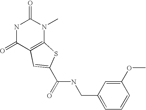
N1C(=O)C2=C(N(C)C1=O)SC(C(NCC1=CC=CC(OC)=C1)=O)=C2
